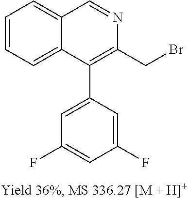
C1=CC=C2C(=C1)C=NC(CBr)=C2C1=CC(F)=CC(F)=C1
